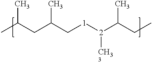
CC(CC(C[1][2](C(CC)C)[CH33])C)C
